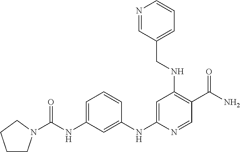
C1=C(NC(=O)N2CCCC2)C=C(NC2=CC(NCC3=CC=CN=C3)=C(C(N)=O)C=N2)C=C1
